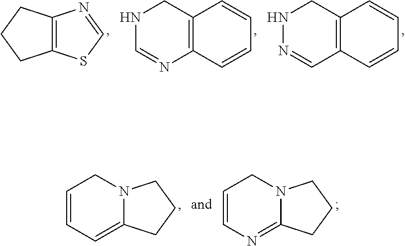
C12=C(CCC1)N=CS2.C1=NC2=C(CN1)C=CC=C2.N1=CC2=C(CN1)C=CC=C2.C1=CC=C2N(C1)CCC2.C1=CN=C2N(C1)CCC2
